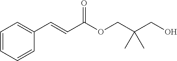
C1=CC=CC(C=CC(OCC(CO)(C)C)=O)=C1
